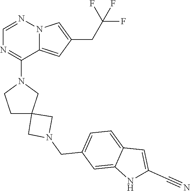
N12C(=CC(CC(F)(F)F)=C1)C(N1CC3(CC1)CN(CC1=CC=C4C(=C1)NC(C#N)=C4)C3)=NC=N2
